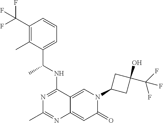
C1(C(F)(F)F)=C(C)C(C(NC2=NC(C)=NC3=CC(=O)N(C4CC(O)(C(F)(F)F)C4)C=C23)C)=CC=C1
